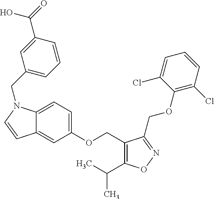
C12=CC=C(OCC3=C(C(C)C)ON=C3COC3=C(Cl)C=CC=C3Cl)C=C1C=CN2CC1=CC=CC(C(=O)O)=C1
